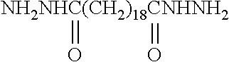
[NH2NHC(CH2)18CNHNH2](=O)=O
